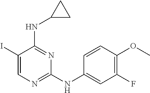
C1(I)=CN=C(NC2=CC(F)=C(OC)C=C2)N=C1NC1CC1
